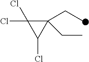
C1(CC)(CC)C(Cl)(Cl)C1Cl
